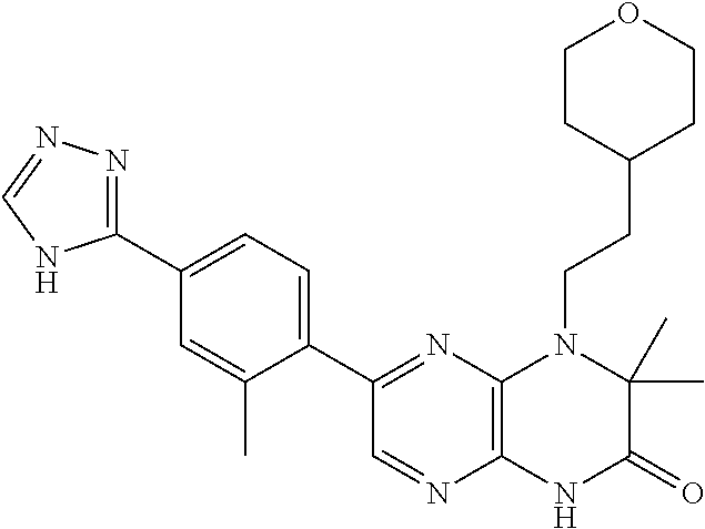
C1(C2=NC3=C(N=C2)NC(=O)C(C)(C)N3CCC2CCOCC2)=CC=C(C2=NN=CN2)C=C1C
